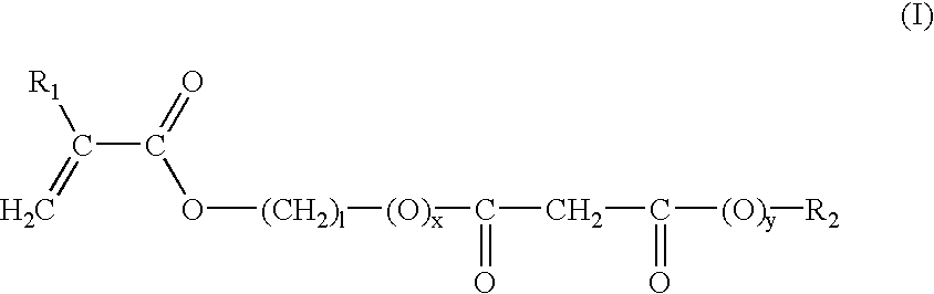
C(C(O[(CH2)l][(O)x]C(CC([(O)y][R2])=O)=O)=O)([R1])=C
